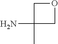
C1(N)(C)COC1
